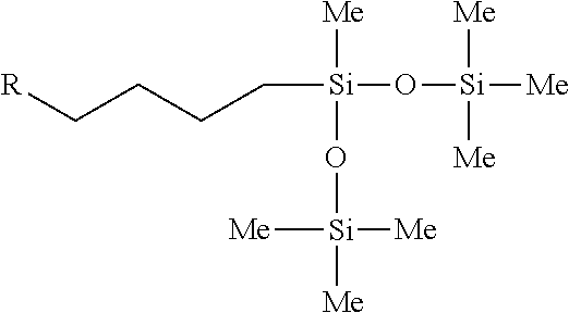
[Si](O[Si]([Me])([Me])[Me])([Me])(O[Si]([Me])([Me])[Me])CCCC[R]
